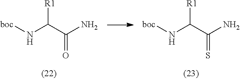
[boc]NC(C(N)=O)[R1].[boc]NC(C(N)=S)[R1]
